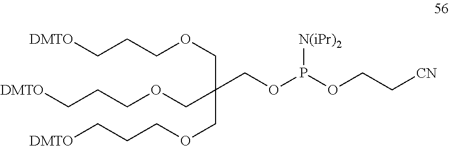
C(C(COP(OCC[CN])[N(iPr)2])(COCCC[DMTO])COCCC[DMTO])OCCC[DMTO]
